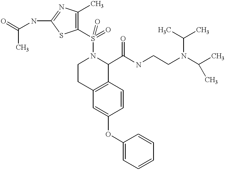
O(C1=CC2=C(C=C1)C(C(NCCN(C(C)C)C(C)C)=O)N(S(=O)(C1=C(C)N=C(NC(C)=O)S1)=O)CC2)C1=CC=CC=C1
